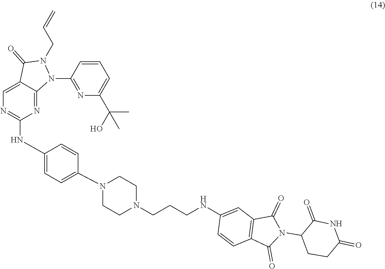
N1(C2=CC=C(NC3=NC=C4C(=N3)N(C3=NC(C(O)(C)C)=CC=C3)N(CC=C)C4=O)C=C2)CCN(CCCNC2=CC3=C(C=C2)C(=O)N(C2CCC(=O)NC2=O)C3=O)CC1
